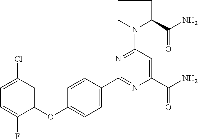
C1=C(F)C(OC2=CC=C(C3=NC(C(N)=O)=CC(N4CCCC4C(N)=O)=N3)C=C2)=CC(Cl)=C1
